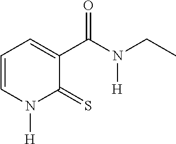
C1=CN([H])C(=S)C(C(N(CC)[H])=O)=C1
